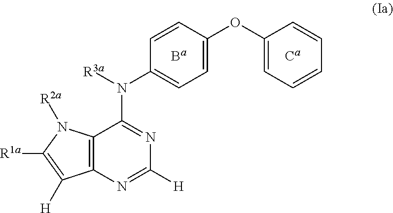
C12=C(C([H])=C([R1a])N1[R2a])N=C([H])N=C2N([R3a])C1=CC=C(OC2=CC=CC=C2)C=C1
